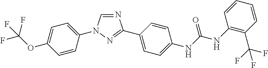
N1=CN(C2=CC=C(OC(F)(F)F)C=C2)N=C1C1=CC=C(NC(=O)NC2=C(C(F)(F)F)C=CC=C2)C=C1
